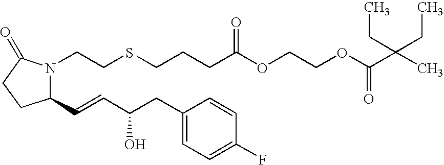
C1(C=CC(CC2=CC=C(F)C=C2)O)N(CCSCCCC(OCCOC(=O)C(C)(CC)CC)=O)C(=O)CC1
